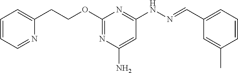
C1(CCOC2=NC(N)=CC(NN=CC3=CC=CC(C)=C3)=N2)=CC=CC=N1
